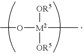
O([M2](C)([OR5])[OR5])C
